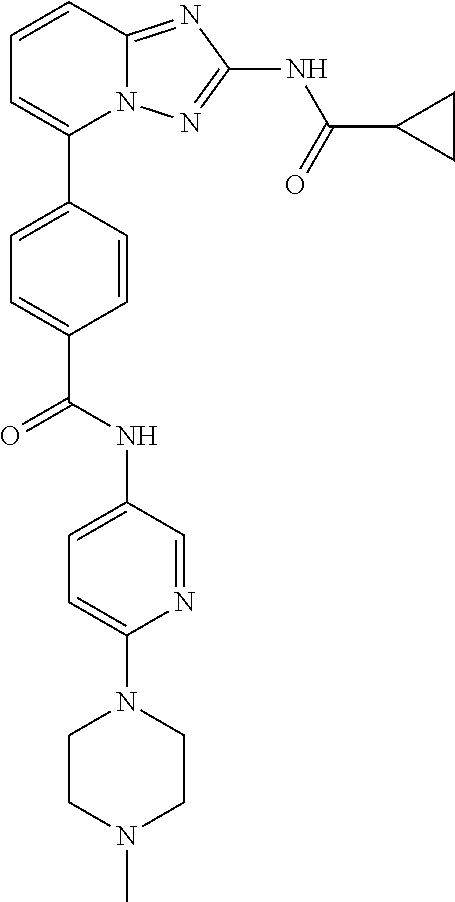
C1=CC2=NC(NC(=O)C3CC3)=NN2C(C2=CC=C(C(NC3=CC=C(N4CCN(C)CC4)N=C3)=O)C=C2)=C1
